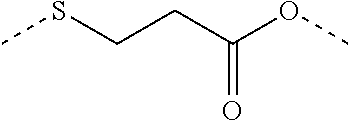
CSCCC(OC)=O
